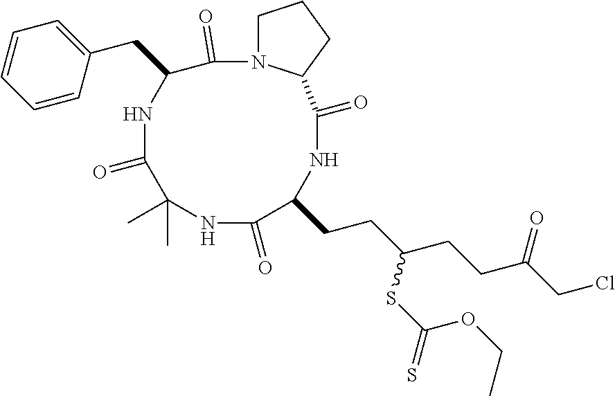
C1=CC=CC(CC2NC(=O)C(C)(C)NC(=O)C(CCC(CCC(CCl)=O)SC(OCC)=S)NC(=O)C3N(C2=O)CCC3)=C1
